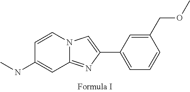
N12C(=NC(C3=CC=CC(COC)=C3)=C1)C=C(NC)C=C2
